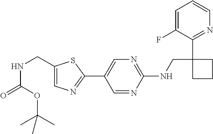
C1(NCC2(C3=NC=CC=C3F)CCC2)=NC=C(C2=NC=C(CNC(OC(C)(C)C)=O)S2)C=N1
